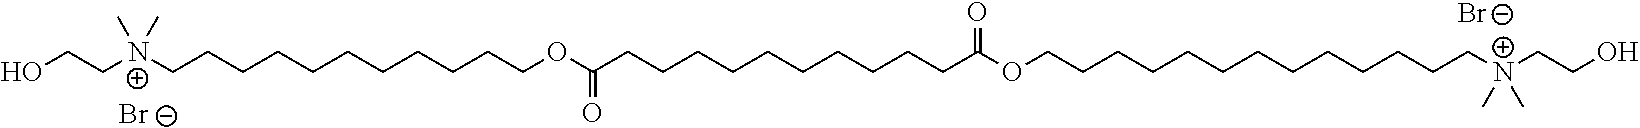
[Br-].[Br-].OCCN(CCCCCCCCCCCOC(CCCCCCCCCCC(OCCCCCCCCCCCCC[N+](CCO)(C)C)=O)=O)(C)C
